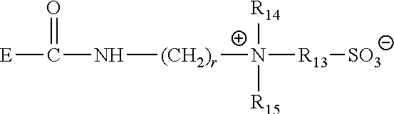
[E]C(=O)N[(CH2)r][N+]([R13][SO3])([R14])[R15]
